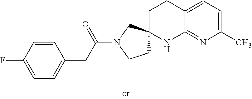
C1=C(F)C=CC(CC(N2CCC3(C2)CCC2=CC=C(C)N=C2N3)=O)=C1
